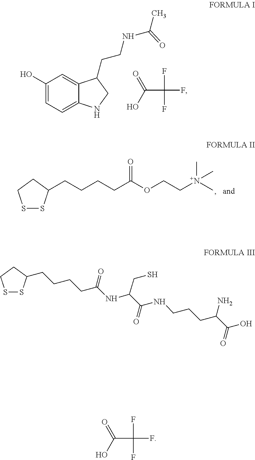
C1(O)=CC=C2C(=C1)C(CCNC(C)=O)CN2.C(C(F)(F)F)(O)=O.S1SC(CCCCC(OCC[N+](C)(C)C)=O)CC1.S1SC(CCCCC(NC(C(NCCCC(C(O)=O)N)=O)CS)=O)CC1.C(C(F)(F)F)(O)=O
